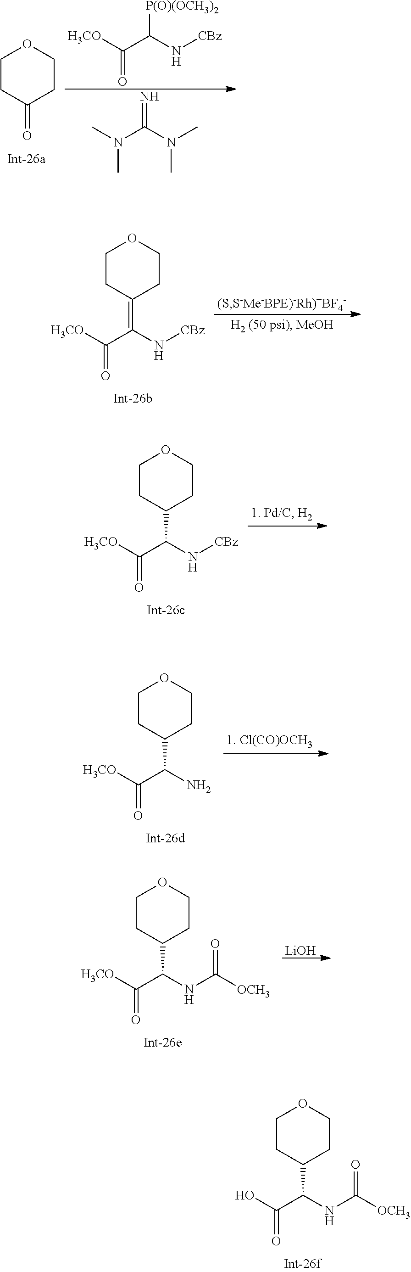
OC(C(NC(=O)[OCH3])C1CCOCC1)=O.C1CC(=O)CCO1.[H3CO]C(C(N[CBz])[P(O)(OCH3)2])=O.CN(C(N(C)C)=N)C.[H3CO]C(C(N[CBz])C1CCOCC1)=O.[H3CO]C(C(N)C1CCOCC1)=O.[H3CO]C(C(NC(=O)[OCH3])C1CCOCC1)=O.[LiOH].[H3CO]C(C(N[CBz])=C1CCOCC1)=O
